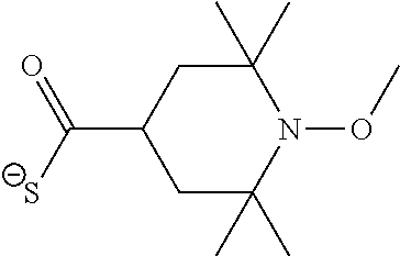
C1C(C)(C)N(OC)C(C)(C)CC1C([S-])=O
